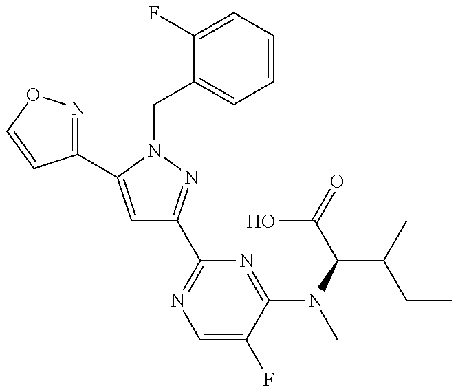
C1=C(C2=NOC=C2)N(CC2=CC=CC=C2F)N=C1C1=NC=C(F)C(N(C)C(C(CC)C)C(O)=O)=N1
